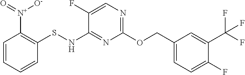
C1(OCC2=CC=C(F)C(C(F)(F)F)=C2)=NC=C(F)C(NSC2=C([N+]([O-])=O)C=CC=C2)=N1
